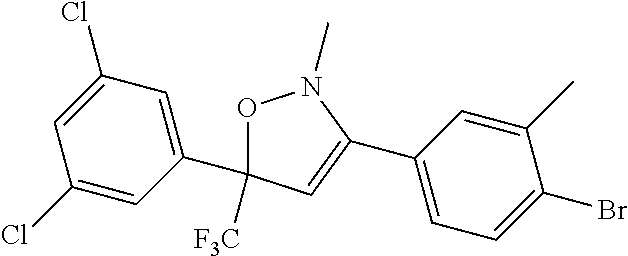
C1(Cl)=CC(C2([F3C])ON(C)C(C3=CC=C(Br)C(C)=C3)=C2)=CC(Cl)=C1
